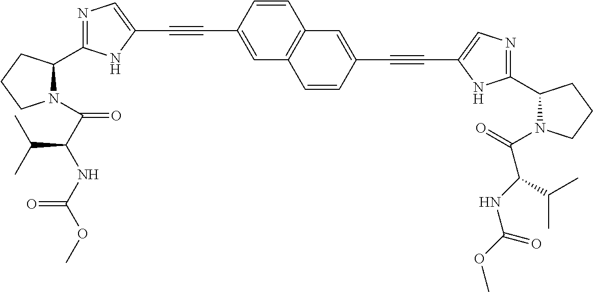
C1=CC(C#CC2=CN=C(C3N(C(C(NC(OC)=O)C(C)C)=O)CCC3)N2)=CC2=C1C=C(C#CC1=CN=C(C3N(C(=O)C(NC(OC)=O)C(C)C)CCC3)N1)C=C2
